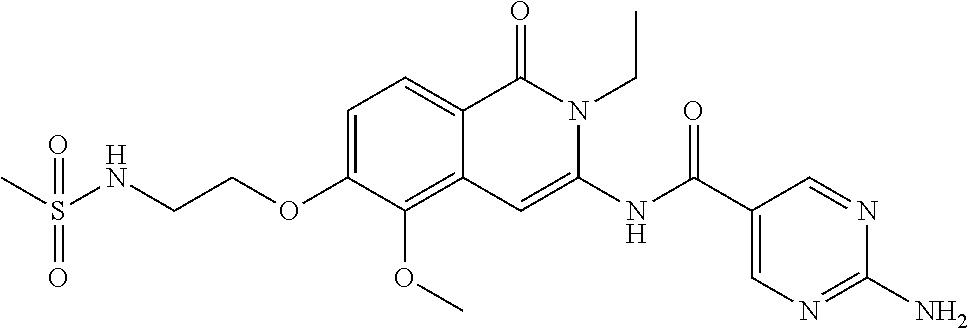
C1=C(OCCNS(C)(=O)=O)C(OC)=C2C(=C1)C(=O)N(CC)C(NC(=O)C1=CN=C(N)N=C1)=C2
